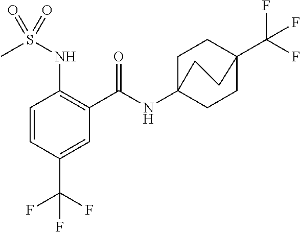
C1=CC(C(F)(F)F)=CC(C(=O)NC23CCC(C(F)(F)F)(CC2)CC3)=C1NS(C)(=O)=O
